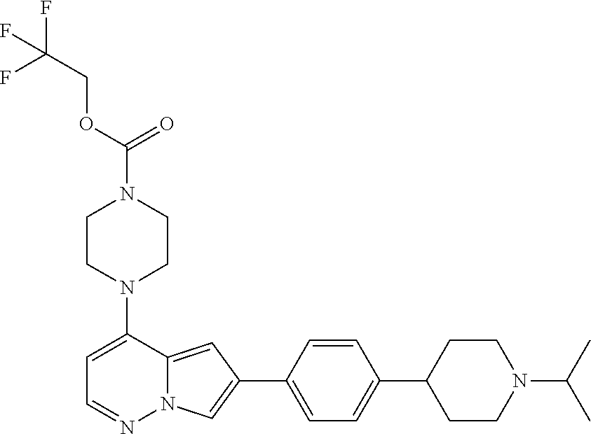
N1(C2=CC=NN3C2=CC(C2=CC=C(C4CCN(C(C)C)CC4)C=C2)=C3)CCN(C(=O)OCC(F)(F)F)CC1
